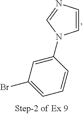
C1(N2C=CN=C2)=CC(Br)=CC=C1
